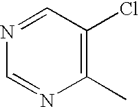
N1=CC(Cl)=C(C)N=C1
